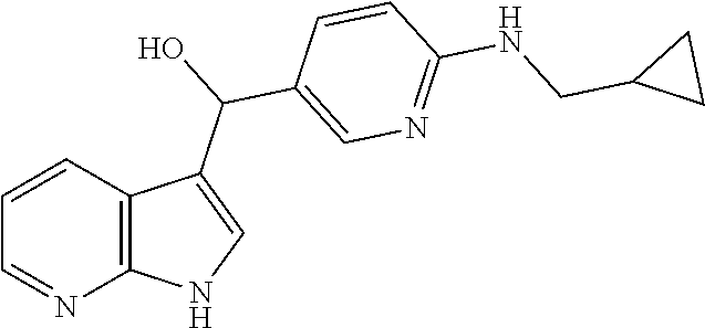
C1=CC2=C(N=C1)NC=C2C(C1=CN=C(NCC2CC2)C=C1)O
